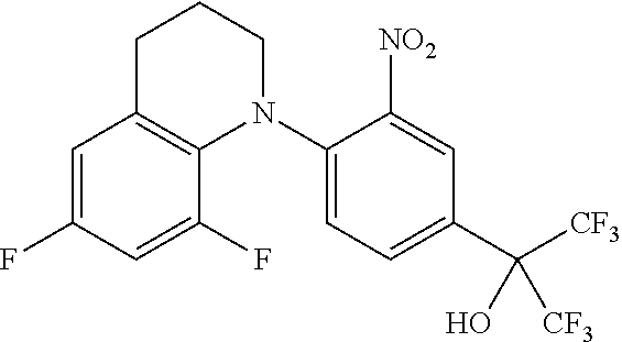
C1=C(F)C=C(F)C2=C1CCCN2C1=CC=C(C([CF3])([CF3])O)C=C1[NO2]
